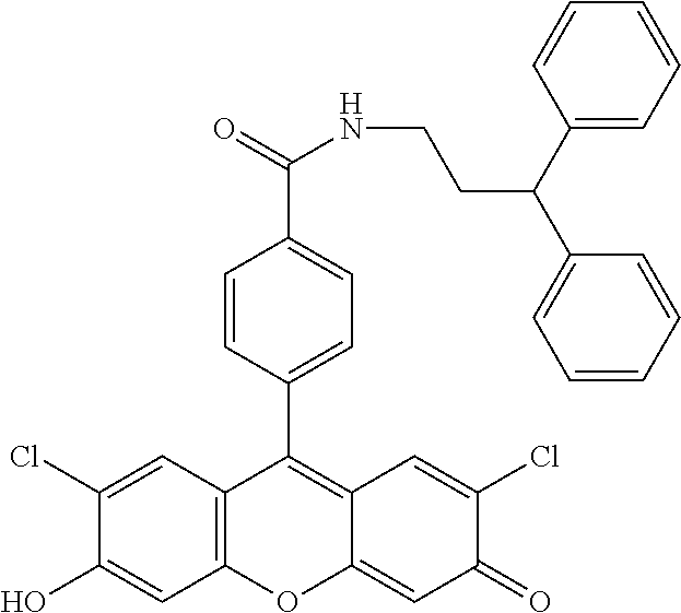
C12=C(C=C(Cl)C(O)=C1)C(C1=CC=C(C(=O)NCCC(C3=CC=CC=C3)C3=CC=CC=C3)C=C1)=C1C(=CC(=O)C(Cl)=C1)O2
